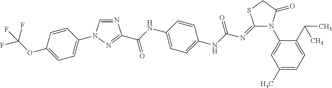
N1(C2=CC(C)=CC=C2C(C)C)C(=O)CSC1=NC(NC1=CC=C(NC(C2=NN(C3=CC=C(OC(F)(F)F)C=C3)C=N2)=O)C=C1)=O
